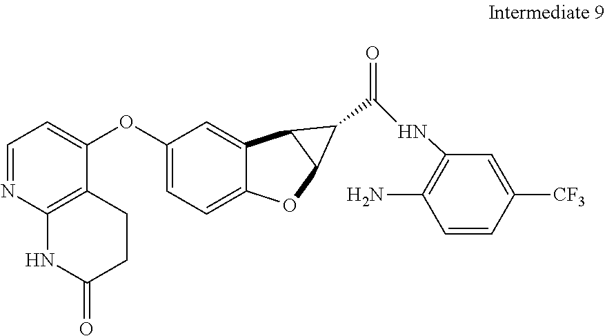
C1=NC2=C(C(OC3=CC=C4C(=C3)C3C(O4)C3C(NC3=C(N)C=CC([CF3])=C3)=O)=C1)CCC(=O)N2
